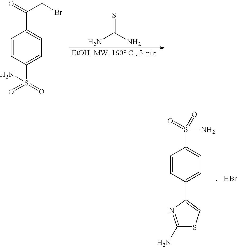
C(C1=CC=C(S(=O)(=O)N)C=C1)(=O)CBr.S=C(N)N.C1=CC(C2=CSC(N)=N2)=CC=C1S(=O)(N)=O.Br
